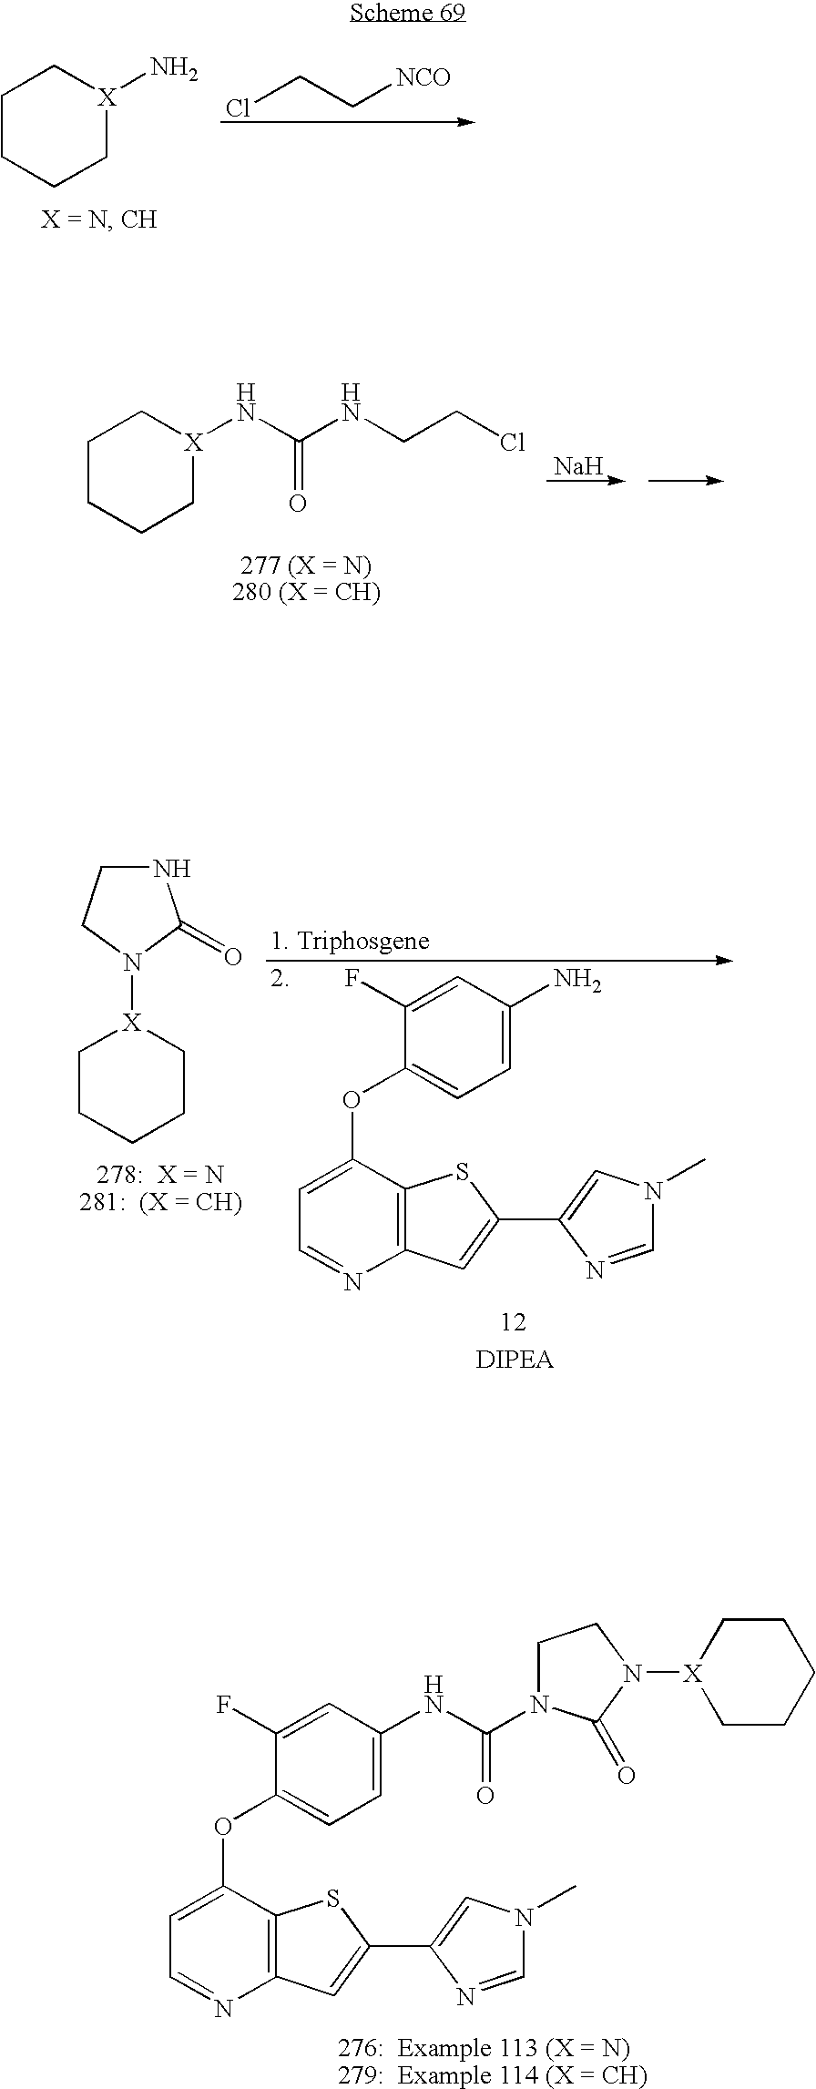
C12=C(C(OC3=CC=C(NC(=O)N4CCN([X]5CCCCC5)C4=O)C=C3F)=CC=N1)SC(C1=CN(C)C=N1)=C2.C1CCC[X](N)C1.ClCC[NCO].[Na].C1CCC[X](NC(NCCCl)=O)C1.C12=C(C(OC3=CC=C(N)C=C3F)=CC=N1)SC(C1=CN(C)C=N1)=C2.N1([X]2CCCCC2)C(=O)NCC1
